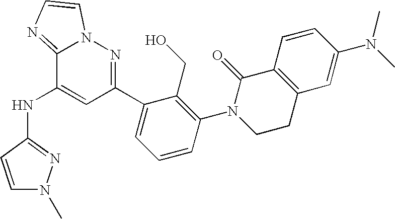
N(C1=CC(C2=CC=CC(N3CCC4=C(C3=O)C=CC(N(C)C)=C4)=C2CO)=NN2C1=NC=C2)C1=NN(C)C=C1
